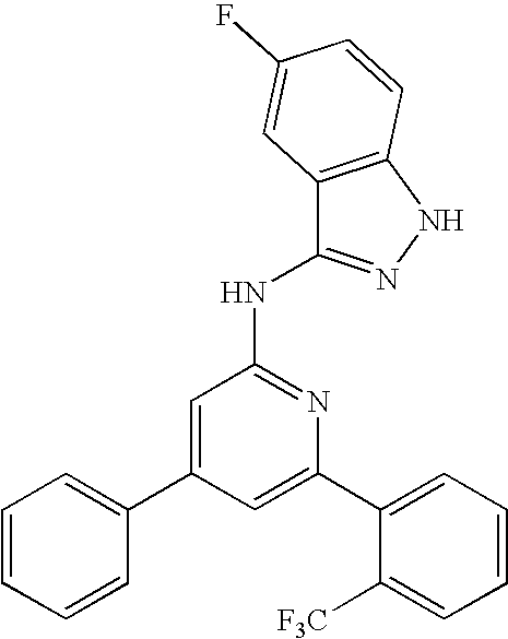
C1=C(C2=CC=CC=C2[F3C])N=C(NC2=NNC3=C2C=C(F)C=C3)C=C1C1=CC=CC=C1
